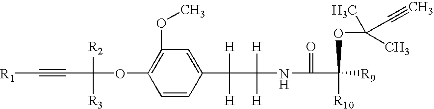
C1(OC)=C(OC([R2])([R3])C#C[R1])C=CC(C([H])([H])C([H])([H])NC(=O)C([R10])(OC(C)(C)C#C)[R9])=C1
